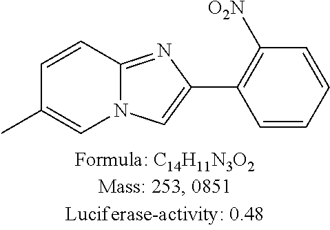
C1=CC2=NC(C3=C([O2N])C=CC=C3)=CN2C=C1C
